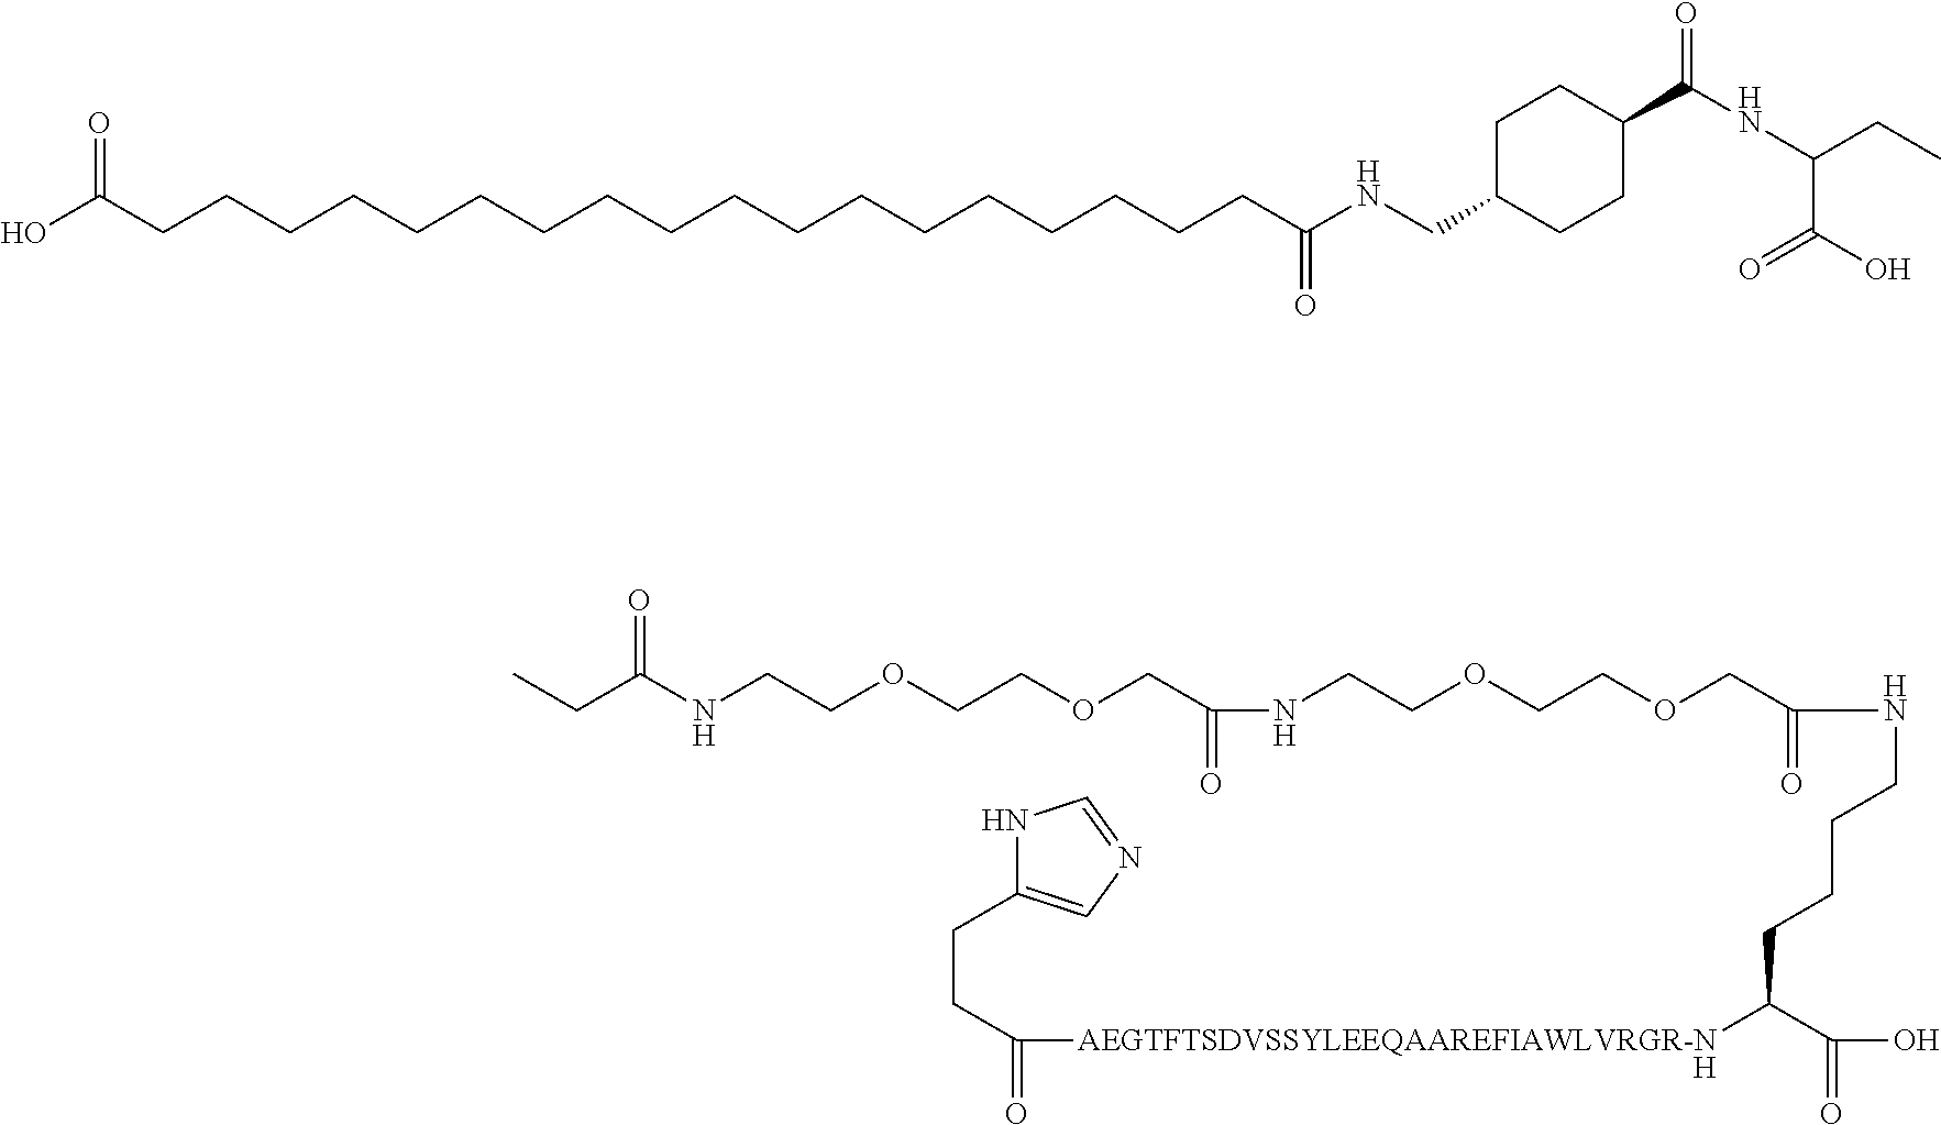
N(CCOCCOCC(NCCOCCOCC(NCCCCC([AEGTFTSDVSSYLEEQAAREFIAWLVRGR-N]C(CCC1=CN=CN1)=O)C(O)=O)=O)=O)C(CC)=O.[H].C(=O)(CCCCCCCCCCCCCCCCCCC(O)=O)NCC1CCC(C(=O)NC(C(=O)O)CC)CC1
